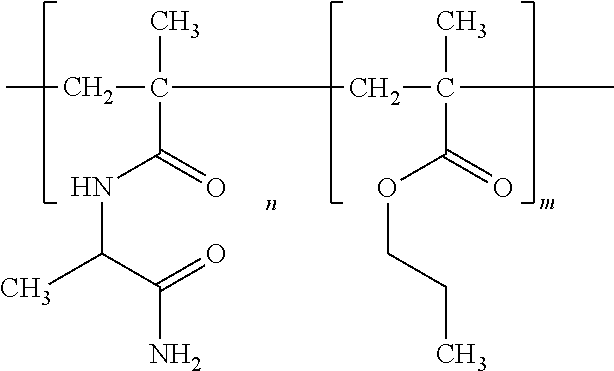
CCC(CC(C)(C)C(OCCC)=O)(C)C(NC(C(N)=O)C)=O
